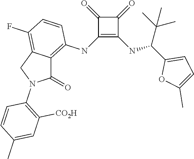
C1(NC2=C3C(=C(F)C=C2)CN(C2=C([CO2H])C=C(C)C=C2)C3=O)=C(NC(C2=CC=C(C)O2)C(C)(C)C)C(=O)C1=O
